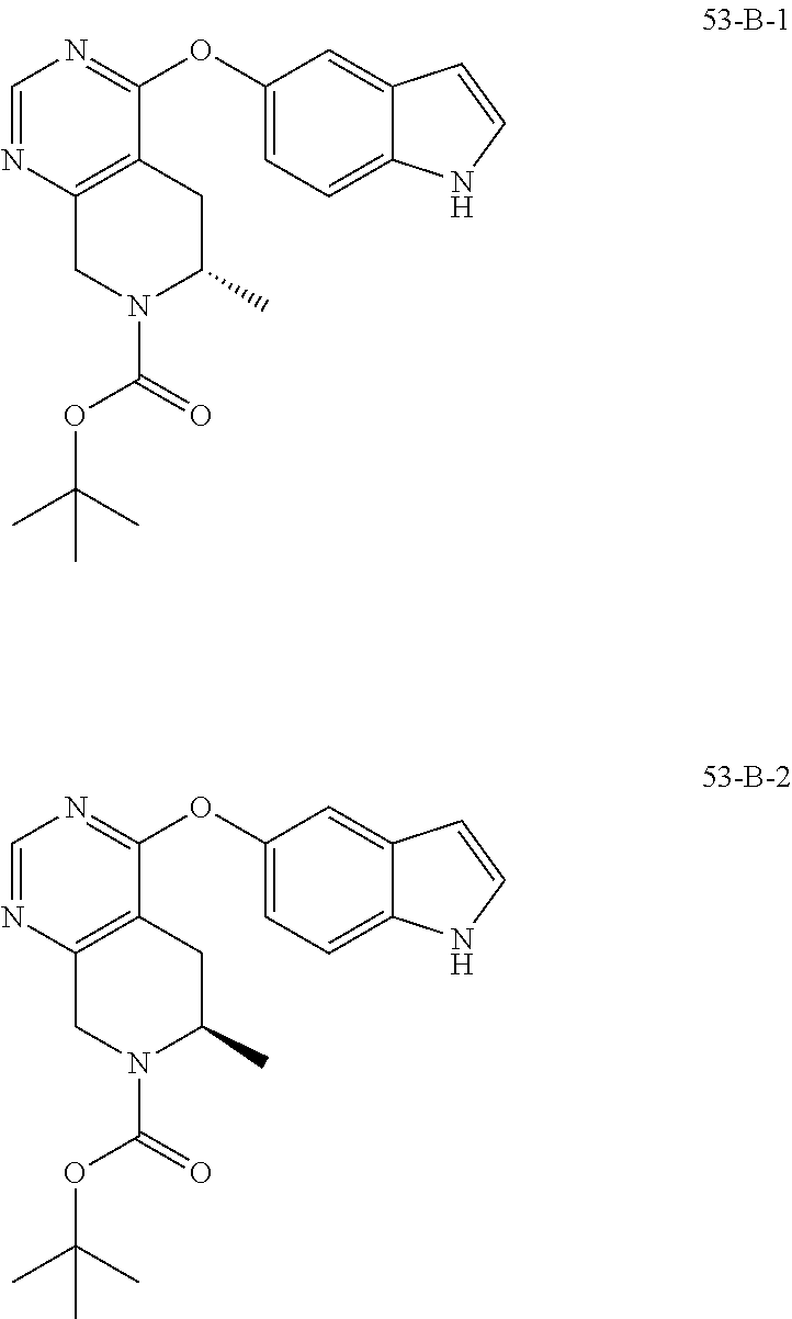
C1(OC2=NC=NC3=C2CC(C)N(C(=O)OC(C)(C)C)C3)=CC=C2C(=C1)C=CN2.C1(OC2=NC=NC3=C2CC(C)N(C(=O)OC(C)(C)C)C3)=CC=C2C(=C1)C=CN2
